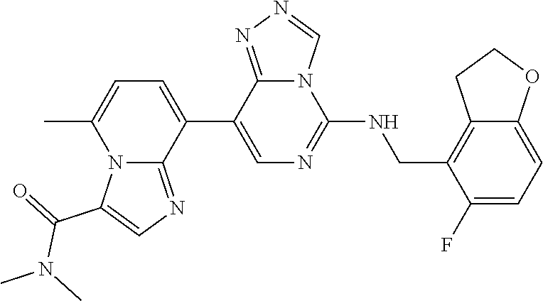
C12=NN=CN1C(NCC1=C3CCOC3=CC=C1F)=NC=C2C1=CC=C(C)N2C1=NC=C2C(=O)N(C)C
